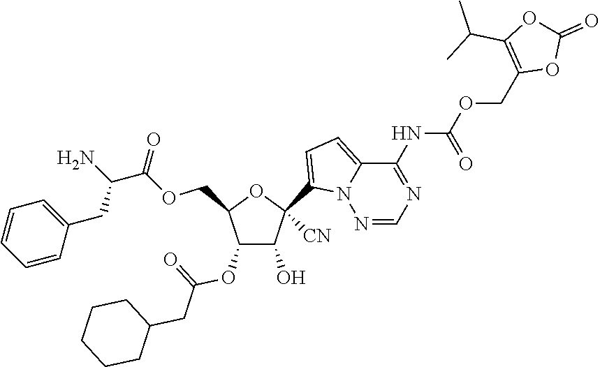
C1(O)C(OC(=O)CC2CCCCC2)C(COC(=O)C(N)CC2=CC=CC=C2)OC1(C1=CC=C2N1N=CN=C2NC(=O)OCC1=C(C(C)C)OC(=O)O1)[CN]
